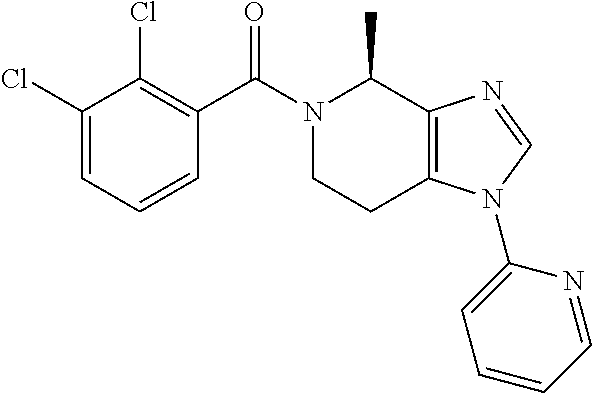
C1(Cl)=CC=CC(C(N2CCC3=C(C2C)N=CN3C2=CC=CC=N2)=O)=C1Cl
